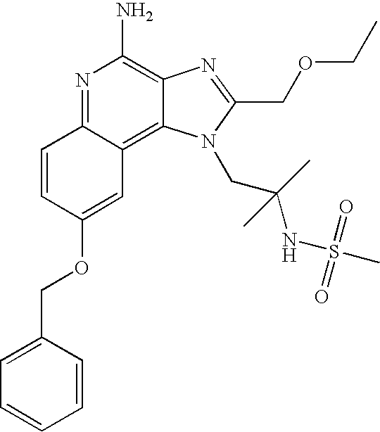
N1=C2C(=C3C(=C1N)N=C(COCC)N3CC(C)(NS(=O)(=O)C)C)C=C(OCC1=CC=CC=C1)C=C2
